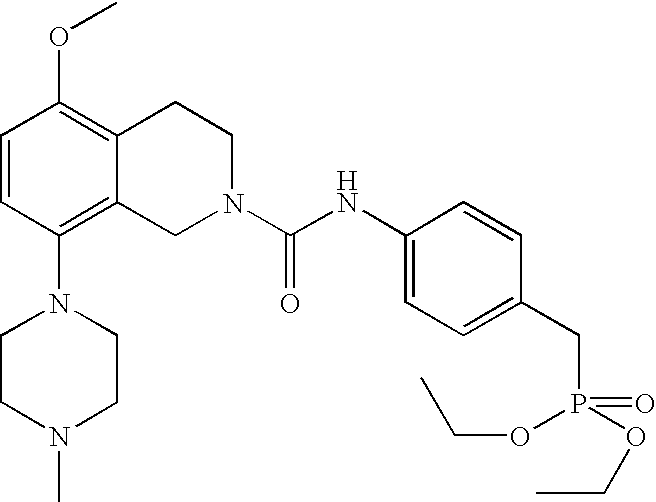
C1=CC(N2CCN(C)CC2)=C2C(=C1OC)CCN(C(NC1=CC=C(CP(OCC)(OCC)=O)C=C1)=O)C2
